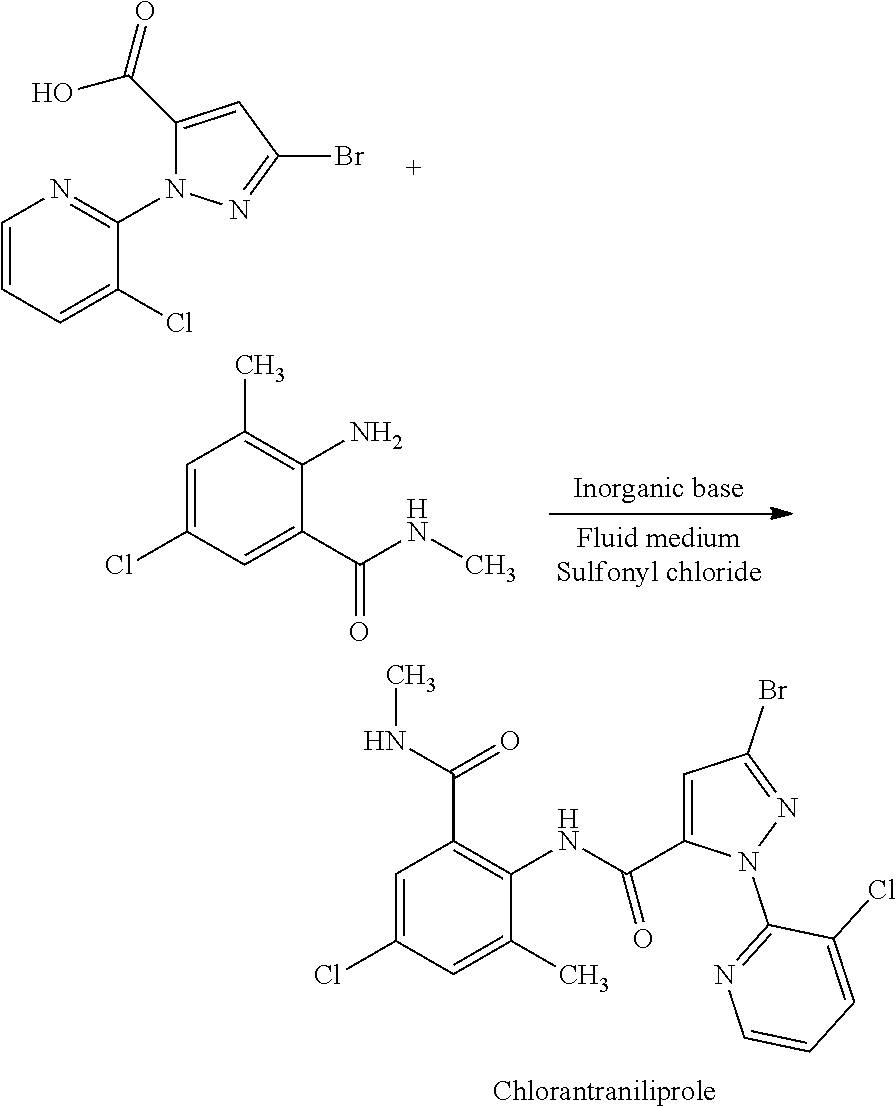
C1=C(Cl)C=C(C)C(NC(C2=CC(Br)=NN2C2=NC=CC=C2Cl)=O)=C1C(NC)=O.C1=CC=C(Cl)C(N2C(C(=O)O)=CC(Br)=N2)=N1.C1=C(Cl)C=C(C(NC)=O)C(N)=C1C
